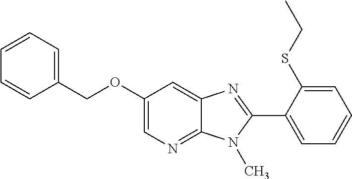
C1(OCC2=CC=CC=C2)=CN=C2C(=C1)N=C(C1=CC=CC=C1SCC)N2C
